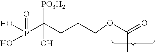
C(=O)(C)OCCCC(P(=O)(O)O)([PO3H2])O
